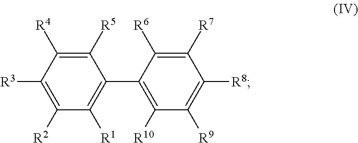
C1([R5])=C([R4])C([R3])=C([R2])C([R1])=C1C1=C([R10])C([R9])=C([R8])C([R7])=C1[R6]
